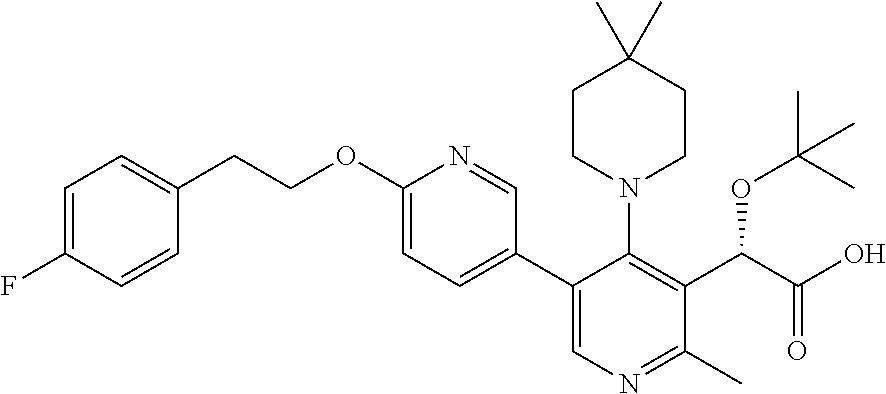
C1=C(F)C=CC(CCOC2=CC=C(C3=CN=C(C)C(C(C(O)=O)OC(C)(C)C)=C3N3CCC(C)(C)CC3)C=N2)=C1
